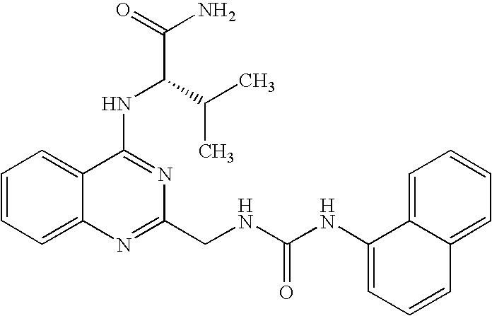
C1=CC=C2C(=C1)C(NC(C(N)=O)C(C)C)=NC(CNC(NC1=CC=CC3=CC=CC=C13)=O)=N2
